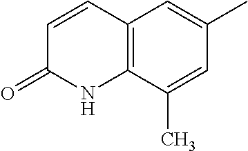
C1=CC(=O)NC2=C1C=C(C)C=C2C
